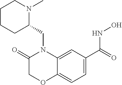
C1=C(C(=O)NO)C=C2C(=C1)OCC(=O)N2CC1N(C)CCCC1
